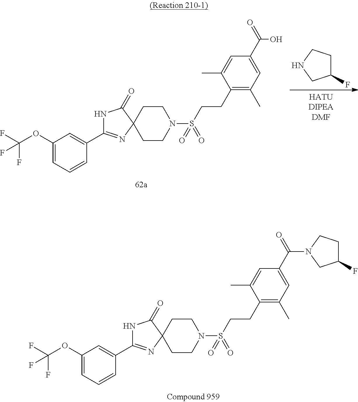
C1CN(S(CCC2=C(C)C=C(C(=O)O)C=C2C)(=O)=O)CCC12C(=O)NC(C1=CC(OC(F)(F)F)=CC=C1)=N2.C1C(F)CNC1.C1CN(S(CCC2=C(C)C=C(C(=O)N3CC(F)CC3)C=C2C)(=O)=O)CCC12C(=O)NC(C1=CC(OC(F)(F)F)=CC=C1)=N2
